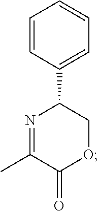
N1=C(C)C(=O)OCC1C1=CC=CC=C1
